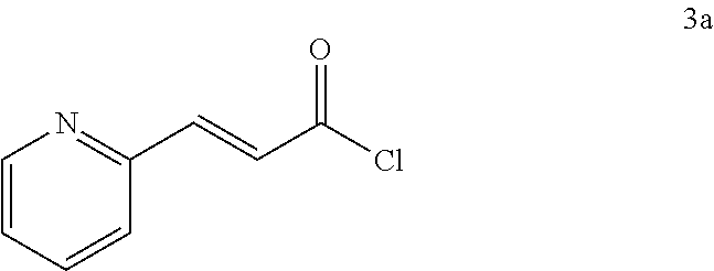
C1=CC=CC(C=CC(Cl)=O)=N1
